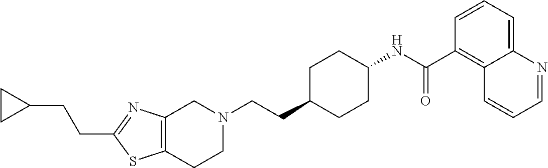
C1(CCC2CC2)=NC2=C(S1)CCN(CCC1CCC(NC(C3=C4C(=CC=C3)N=CC=C4)=O)CC1)C2
